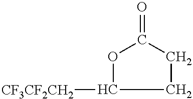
C1CC(=O)OC1[CF3CF2CH2]
